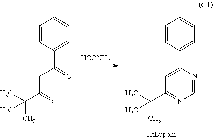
[HCONH2].C1=CC(C(=O)CC(C(C)(C)C)=O)=CC=C1.C1=CC(C2=CC(C(C)(C)C)=NC=N2)=CC=C1
